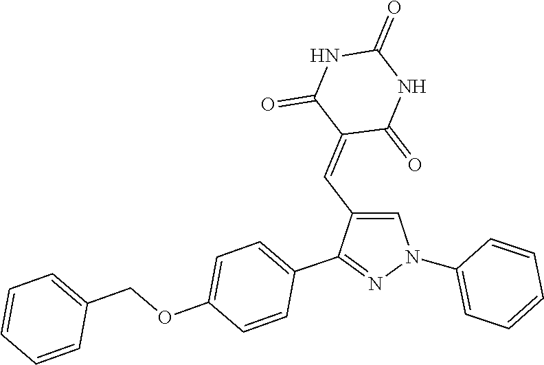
C1(N2C=C(C=C3C(=O)NC(=O)NC3=O)C(C3=CC=C(OCC4=CC=CC=C4)C=C3)=N2)=CC=CC=C1
